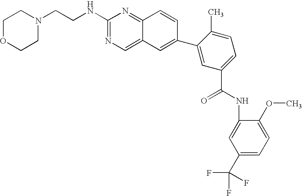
C12=CN=C(NCCN3CCOCC3)N=C1C=CC(C1=CC(C(NC3=CC(C(F)(F)F)=CC=C3OC)=O)=CC=C1C)=C2
